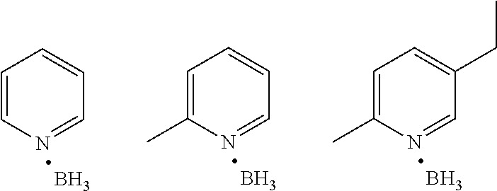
C1=CN=CC=C1.B.C1=C(C)N=CC=C1.B.C1=C(C)N=CC(CC)=C1.B
